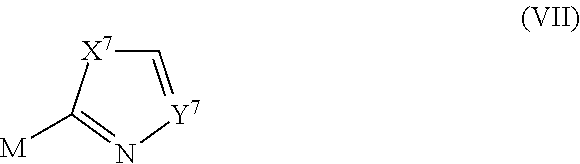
C1=[Y7]N=C([M])[X7]1
